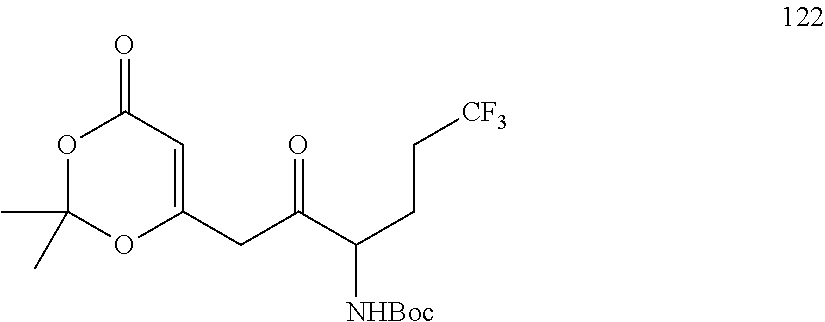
O1C(C)(C)OC(CC(C(CC[CF3])[NHBoc])=O)=CC1=O
